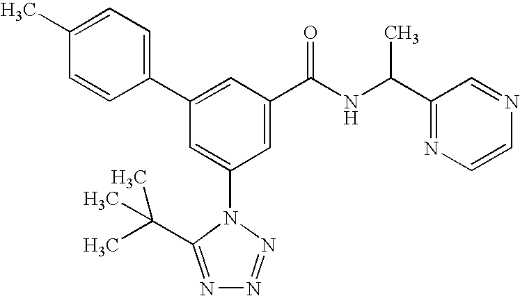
C1(C2=CC(C(NC(C3=NC=CN=C3)C)=O)=CC(N3C(C(C)(C)C)=NN=N3)=C2)=CC=C(C)C=C1
